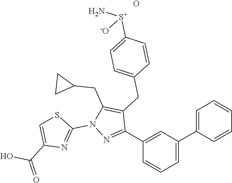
C1(C2=CC=CC=C2)=CC=CC(C2=NN(C3=NC(C(O)=O)=CS3)C(CC3CC3)=C2CC2=CC=C([S+](N)[-O])C=C2)=C1.O
